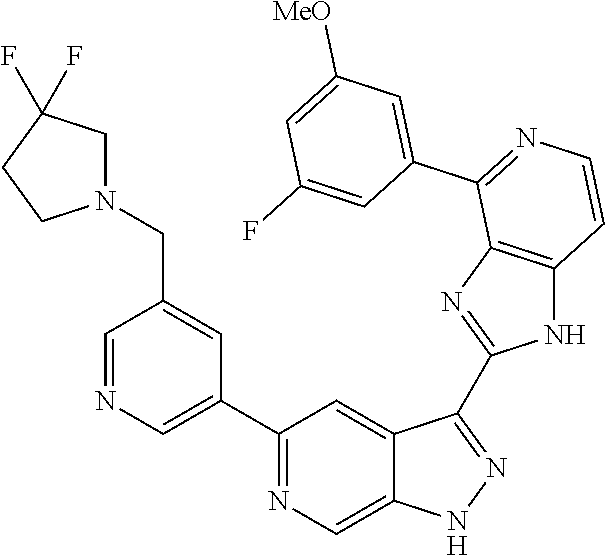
C1(C2=CN=CC(CN3CC(F)(F)CC3)=C2)=NC=C2C(=C1)C(C1=NC3=C(N1)C=CN=C3C1=CC([MeO])=CC(F)=C1)=NN2
